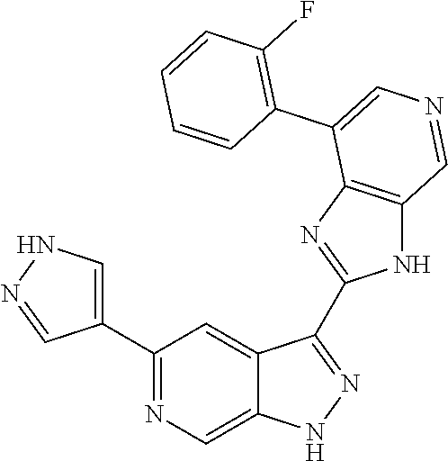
C1(C2=CNN=C2)=NC=C2C(=C1)C(C1=NC3=C(N1)C=NC=C3C1=C(F)C=CC=C1)=NN2
